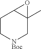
C1C[NBoc]CC2(C)C1O2
